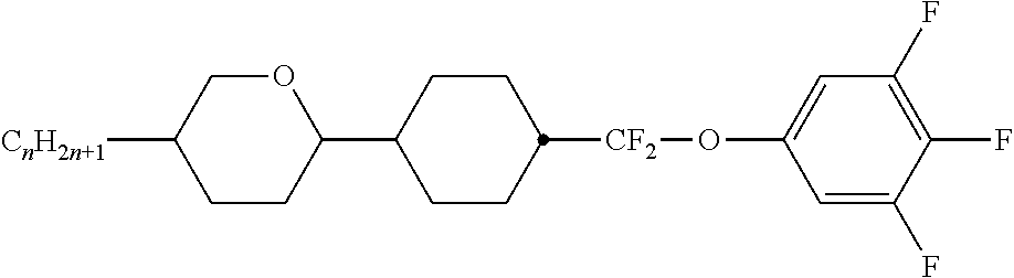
[CnH2n+1]C1CCC(C2CCC([CF2]OC3=CC(F)=C(F)C(F)=C3)CC2)OC1
